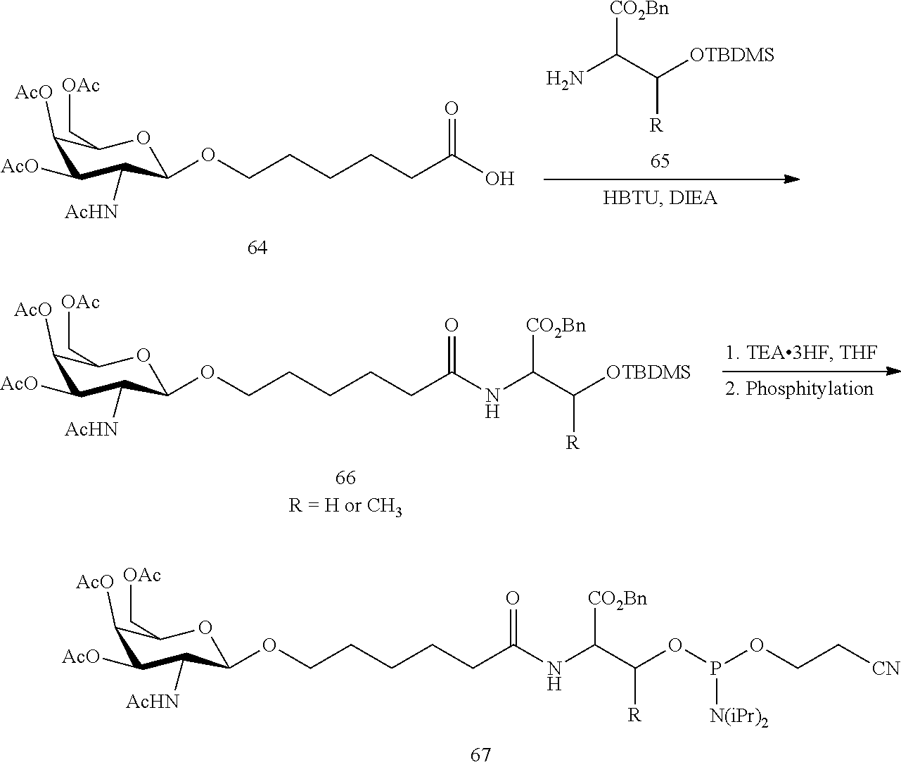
NC(C([OTBDMS])[R])[CO2Bn].C1([AcO])C([AcO])C([AcHN])C(OCCCCCC(O)=O)OC1C[OAc].C1([AcO])C([AcO])C([AcHN])C(OCCCCCC(NC(C([OTBDMS])[R])[CO2Bn])=O)OC1C[OAc].C1([AcO])C([AcO])C([AcHN])C(OCCCCCC(NC(C(OP(OCC[CN])[N(iPr)2])[R])[CO2Bn])=O)OC1C[OAc]
